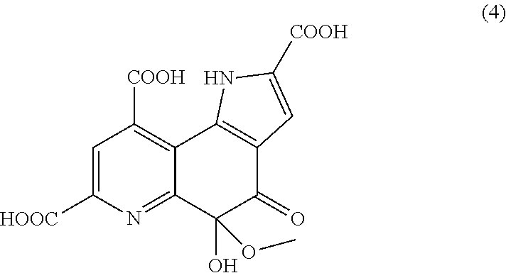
C1=C([HOOC])N=C2C(=C1[COOH])C1=C(C(=O)C2(O)OC)C=C([COOH])N1
